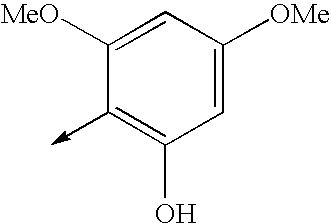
C1=C([OMe])C=C([MeO])C(->C)=C1O
